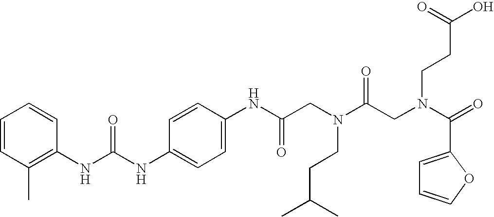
C1=CC(C)=C(NC(NC2=CC=C(NC(CN(C(CN(C(=O)C3=CC=CO3)CCC(O)=O)=O)CCC(C)C)=O)C=C2)=O)C=C1
